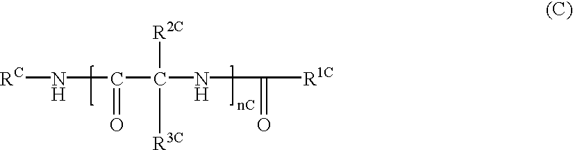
[RC]NC(=O)C(NC(=O)[R1C])([R3C])[R2C]
